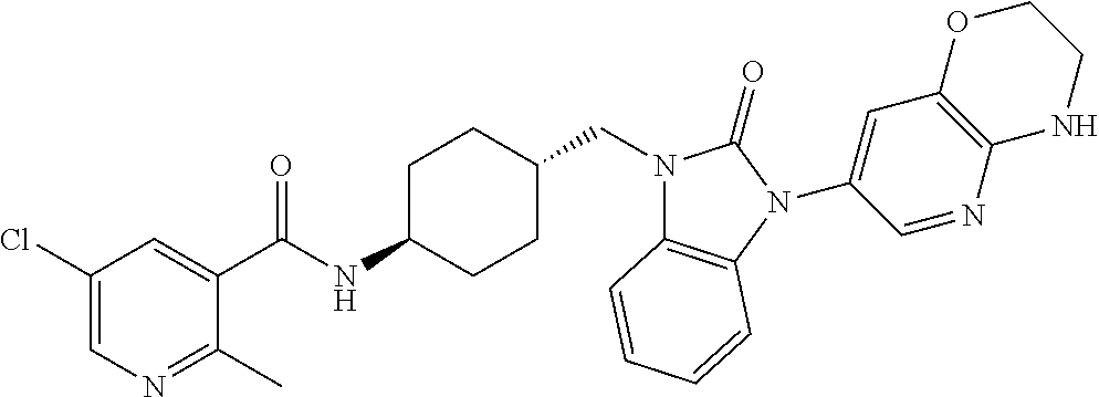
C1(Cl)=CN=C(C)C(C(NC2CCC(CN3C4=C(N(C5=CC6=C(N=C5)NCCO6)C3=O)C=CC=C4)CC2)=O)=C1
